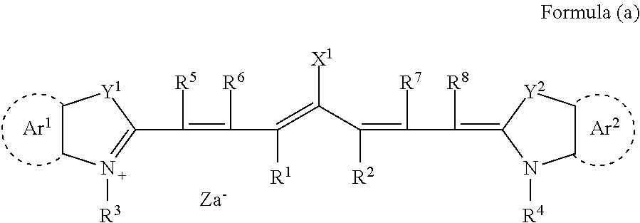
C1CN([R3])=C(C([R5])=C([R6])C(=C(C(=C([R7])C([R8])=C2N([R4])CC[Y2]2)[R2])[X1])[R1])[Y1]1
